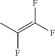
FC(F)=C(C)F
